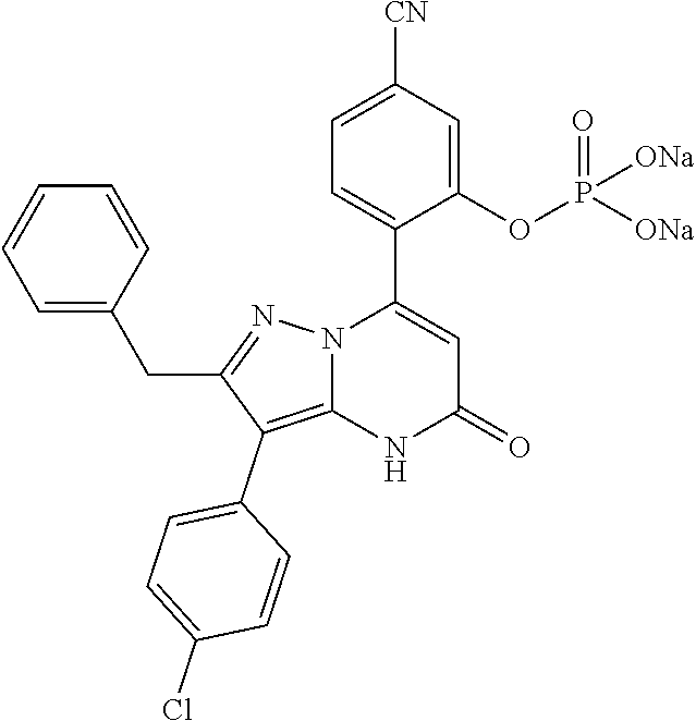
C1(OP([ONa])(=O)[ONa])=CC([CN])=CC=C1C1=CC(=O)NC2=C(C3=CC=C(Cl)C=C3)C(CC3=CC=CC=C3)=NN12
